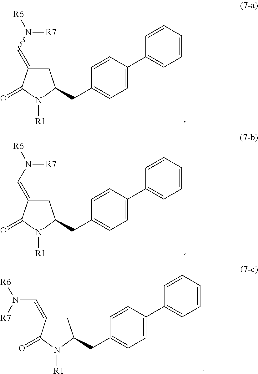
C1C(=CN([R6])[R7])C(=O)N([R1])C1CC1=CC=C(C2=CC=CC=C2)C=C1.C1C(=CN([R7])[R6])C(=O)N([R1])C1CC1=CC=C(C2=CC=CC=C2)C=C1.C1C(=CN([R7])[R6])C(=O)N([R1])C1CC1=CC=C(C2=CC=CC=C2)C=C1
